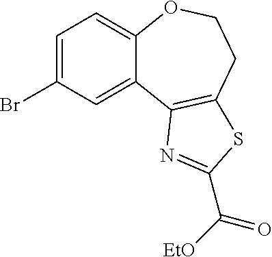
C1=C(Br)C=C2C(=C1)OCCC1=C2N=C(C([EtO])=O)S1
